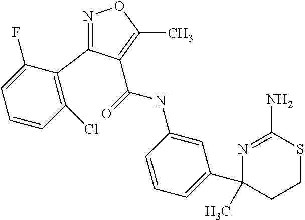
N1=C(C2=C(Cl)C=CC=C2F)C(C(=O)NC2=CC(C3(C)N=C(N)SCC3)=CC=C2)=C(C)O1
